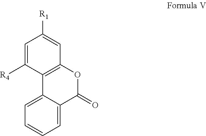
C1=C2C(=CC=C1)C1=C(OC2=O)C=C([R1])C=C1[R4]
